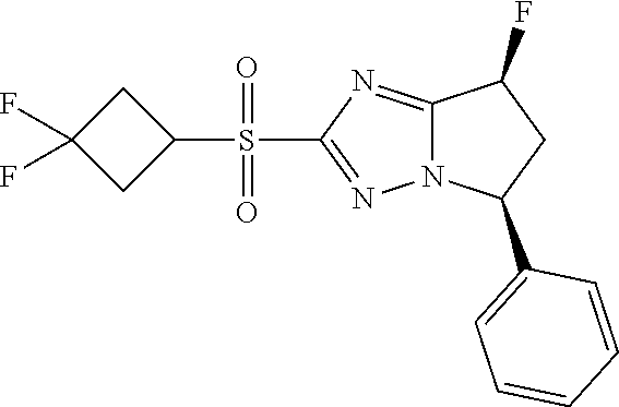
S(C1=NN2C(=N1)C(F)CC2C1=CC=CC=C1)(C1CC(F)(F)C1)(=O)=O
